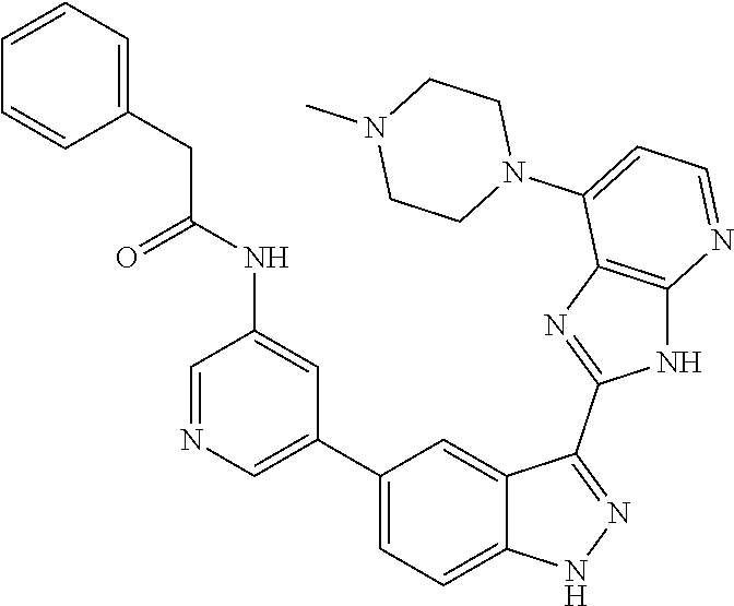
C1=NC=C(C2=CC=C3C(=C2)C(C2=NC4=C(N2)N=CC=C4N2CCN(C)CC2)=NN3)C=C1NC(CC1=CC=CC=C1)=O
